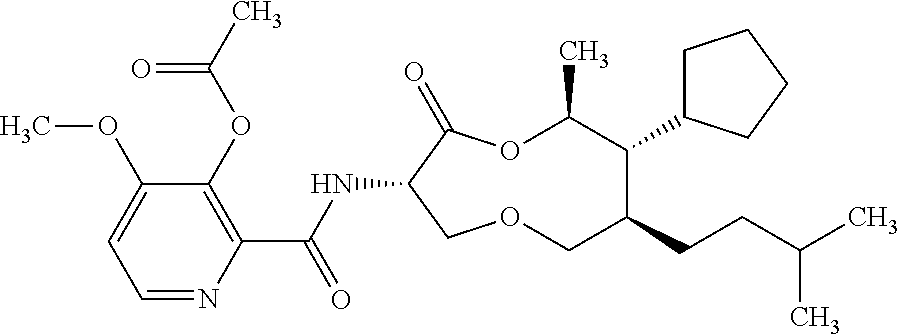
C1(OC)=CC=NC(C(NC2C(=O)OC(C)C(C3CCCC3)C(CCC(C)C)COC2)=O)=C1OC(C)=O
